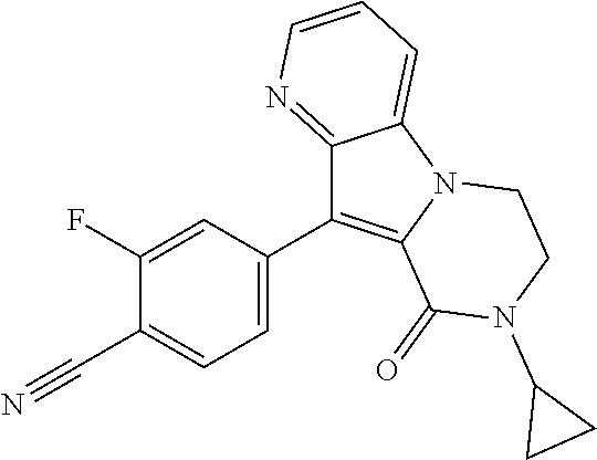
C1=C(C2=C3N(C4=CC=CN=C24)CCN(C2CC2)C3=O)C=C(F)C(C#N)=C1
